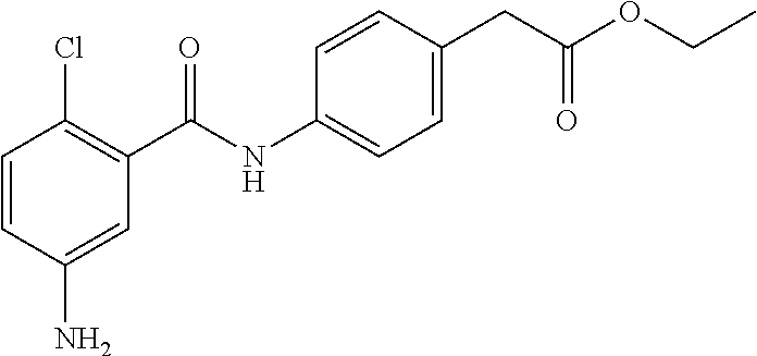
C1=CC(N)=CC(C(NC2=CC=C(CC(OCC)=O)C=C2)=O)=C1Cl
